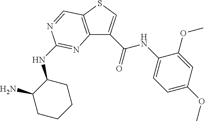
C12=C(SC=C1C(NC1=CC=C(OC)C=C1OC)=O)C=NC(NC1C(N)CCCC1)=N2
